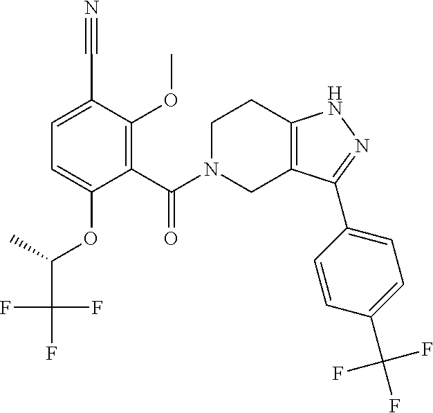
C1(C2=NNC3=C2CN(C(C2=C(OC)C(C#N)=CC=C2OC(C)C(F)(F)F)=O)CC3)=CC=C(C(F)(F)F)C=C1
